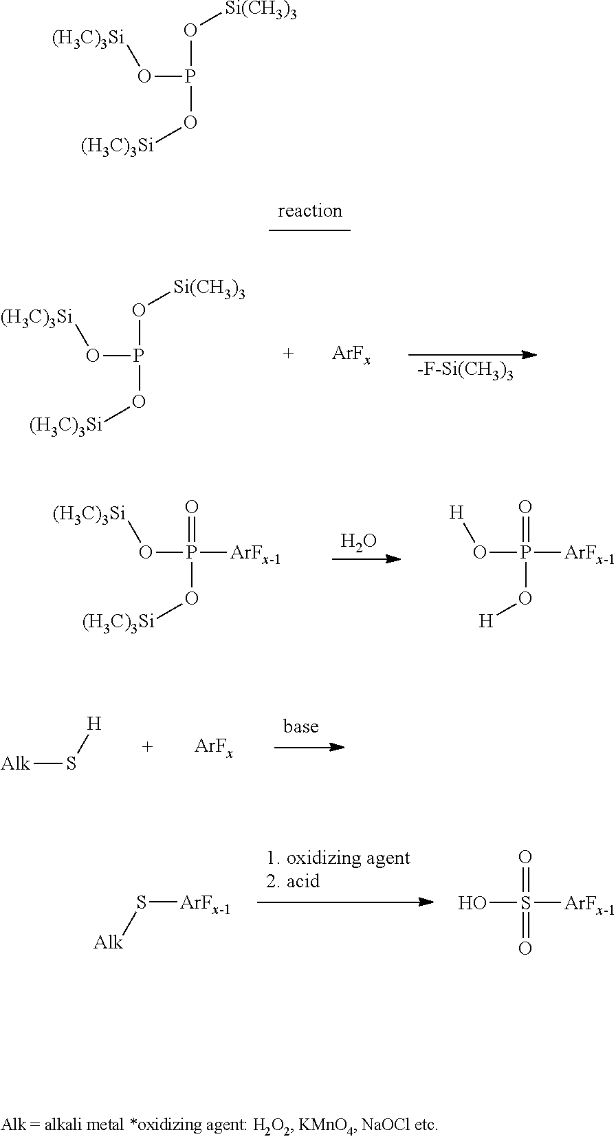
[-F-Si(CH3)3].O(P(O[(H3C)3Si])O[(H3C)3Si])[Si(CH3)3].O.O=P(O[(H3C)3Si])(O[(H3C)3Si])[ArFx-1].O=P(O[H])(O[H])[ArFx-1].[Alk]S[H].[Alk]S[ArFx-1].O=S(O)([ArFx-1])=O.O(P(O[(H3C)3Si])O[(H3C)3Si])[Si(CH3)3]
